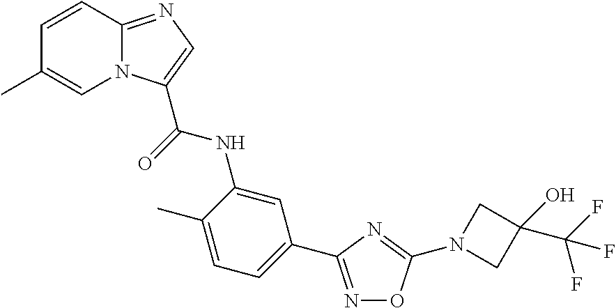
C1=CC2=NC=C(C(=O)NC3=CC(C4=NOC(N5CC(C(F)(F)F)(O)C5)=N4)=CC=C3C)N2C=C1C
